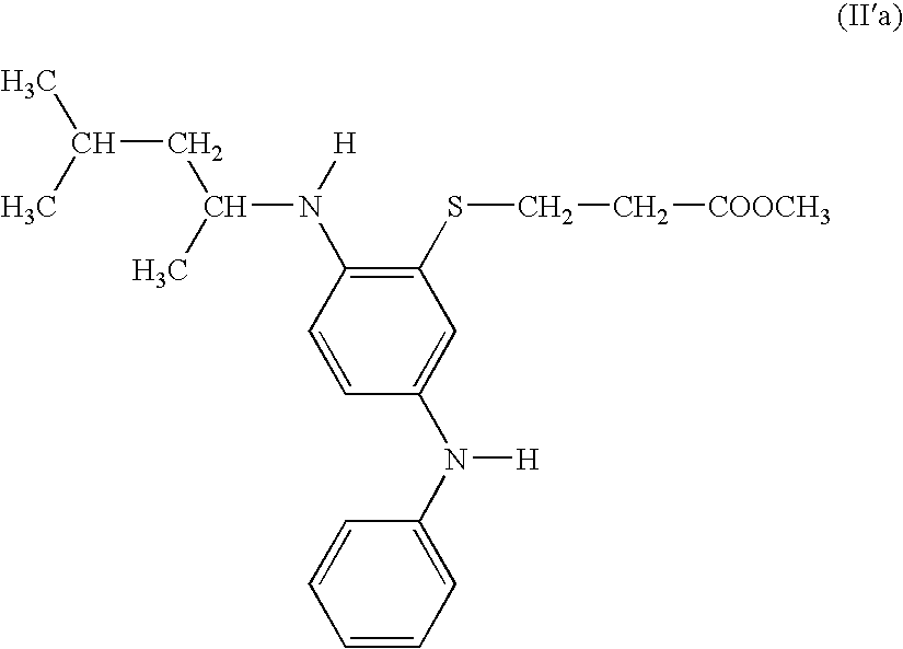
C1(SCC[COOCH3])=C(N([H])C(CC(C)C)C)C=CC(N(C2=CC=CC=C2)[H])=C1
